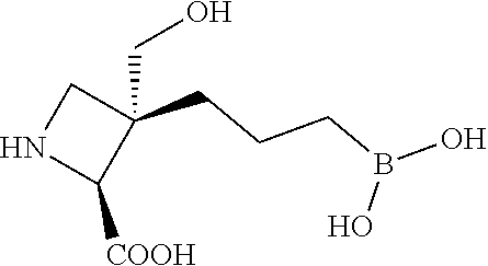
C1(CCCB(O)O)(CO)CNC1[COOH]
